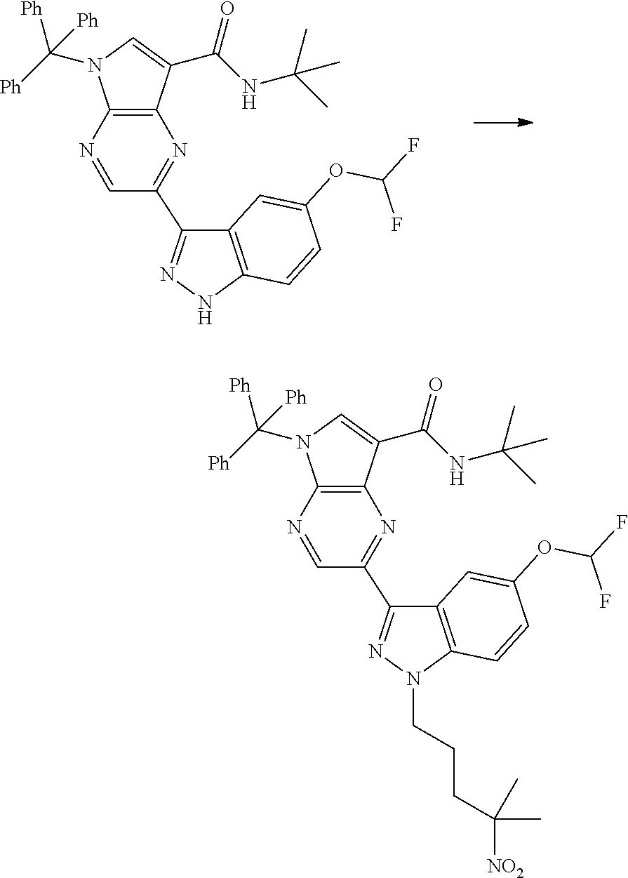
C12=C(N=CC(C3=NNC4=C3C=C(OC(F)F)C=C4)=N1)N(C([Ph])([Ph])[Ph])C=C2C(NC(C)(C)C)=O.C12=C(N=CC(C3=NN(CCCC([NO2])(C)C)C4=C3C=C(OC(F)F)C=C4)=N1)N(C([Ph])([Ph])[Ph])C=C2C(NC(C)(C)C)=O
